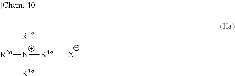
[R2a][N+]([R4a])([R1a])[R3a].[X]
